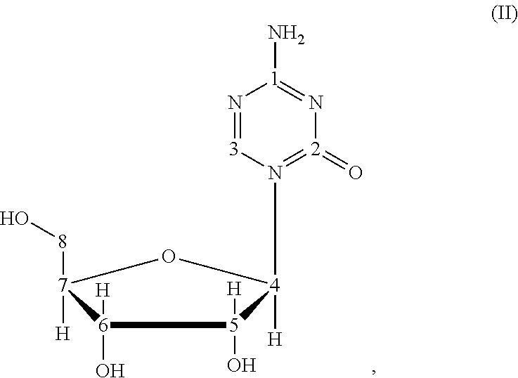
[6]1(O)([H])[7]([H])([8]O)O[4]([H])(N2=[2](=O)N=[1](N)N=[3]2)[5]1(O)[H]
